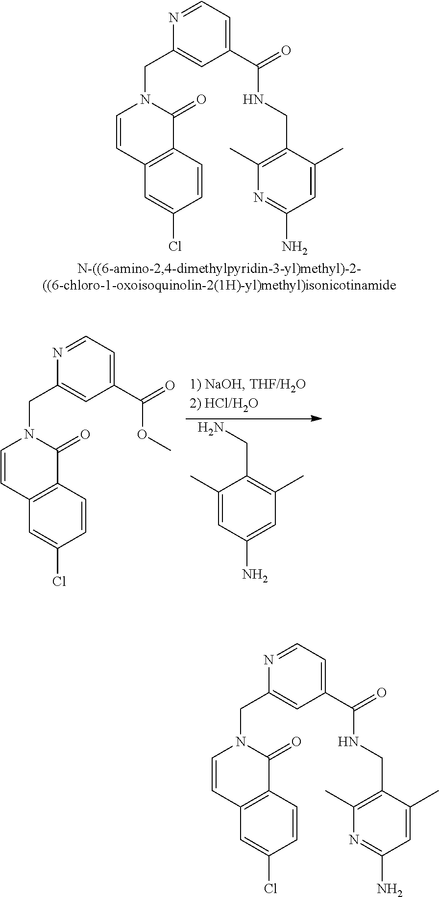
C1=CC2=C(C(=O)N1CC1=CC(C(=O)NCC3=C(C)N=C(N)C=C3C)=CC=N1)C=CC(Cl)=C2.C1=CC2=C(C(=O)N1CC1=CC(C(=O)OC)=CC=N1)C=CC(Cl)=C2.C1=C(N)C=C(C)C(CN)=C1C.C1=CC2=C(C(=O)N1CC1=CC(C(=O)NCC3=C(C)N=C(N)C=C3C)=CC=N1)C=CC(Cl)=C2
